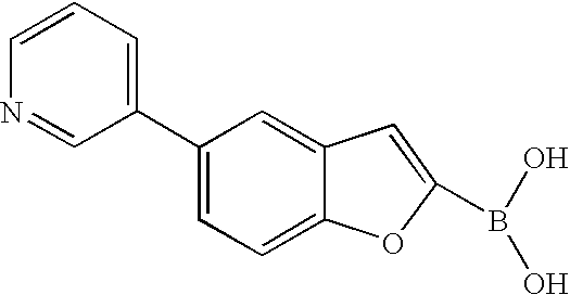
C1=CC=C(C2=CC=C3C(=C2)C=C(B(O)O)O3)C=N1
